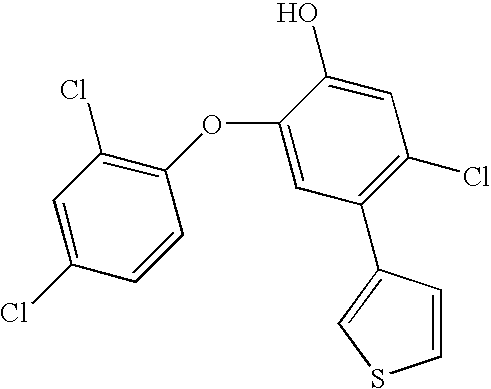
C1=C(Cl)C=CC(OC2=CC(C3=CSC=C3)=C(Cl)C=C2O)=C1Cl
